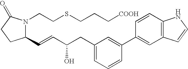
C1(C=CC(CC2=CC=CC(C3=CC4=C(C=C3)NC=C4)=C2)O)N(CCSCCC[COOH])C(=O)CC1
